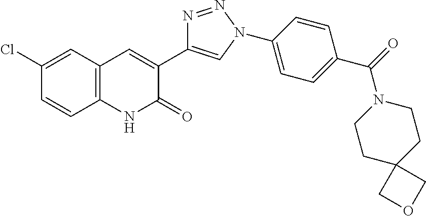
C12=C(C=C(Cl)C=C1)C=C(C1=CN(C3=CC=C(C(=O)N4CCC5(CC4)COC5)C=C3)N=N1)C(=O)N2
